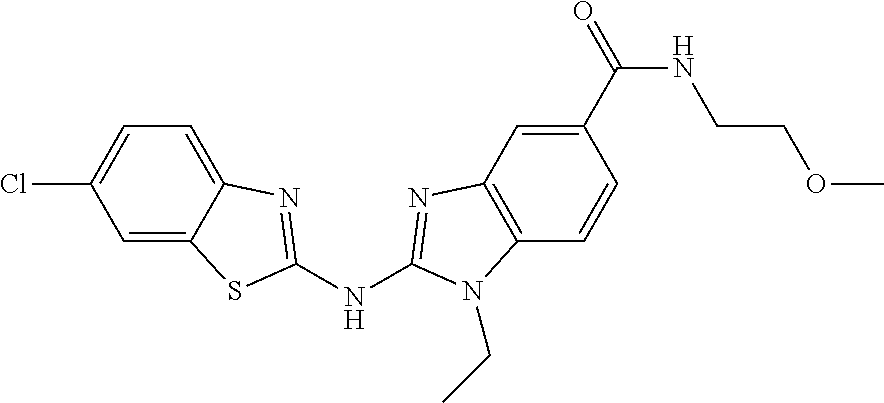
ClC1=CC=C2C(=C1)SC(NC1=NC3=C(C=CC(C(NCCOC)=O)=C3)N1CC)=N2
